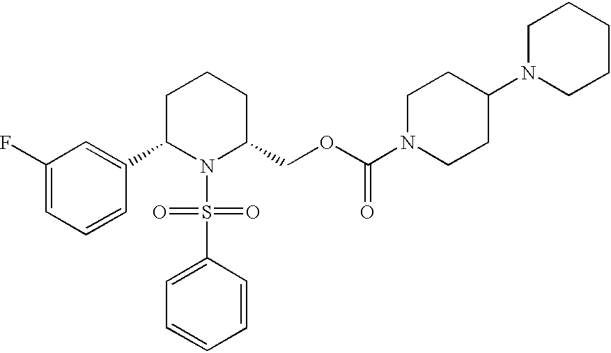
C1(F)=CC=CC(C2N(S(C3=CC=CC=C3)(=O)=O)C(COC(N3CCC(N4CCCCC4)CC3)=O)CCC2)=C1
